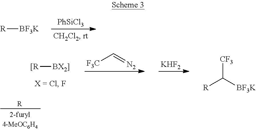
[PhSiCl3].[R][BF3K].[R].[[R][BX2]].[F3C]C=[N2].[KHF2].[R]C([CF3])[BF3K]
